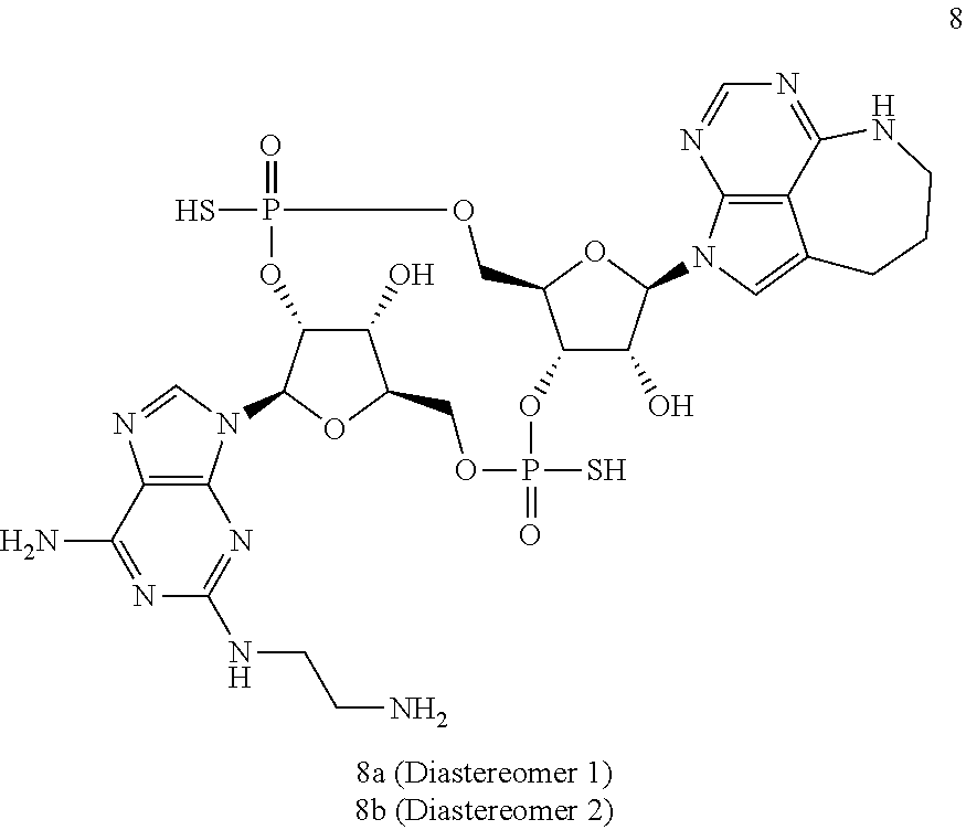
C1(N)=NC(NCCN)=NC2=C1N=CN2C1C2C(O)C(O1)COP(S)(=O)OC1C(O)C(N3C4=C5C(=C3)CCCNC5=NC=N4)OC1COP(S)(=O)O2
